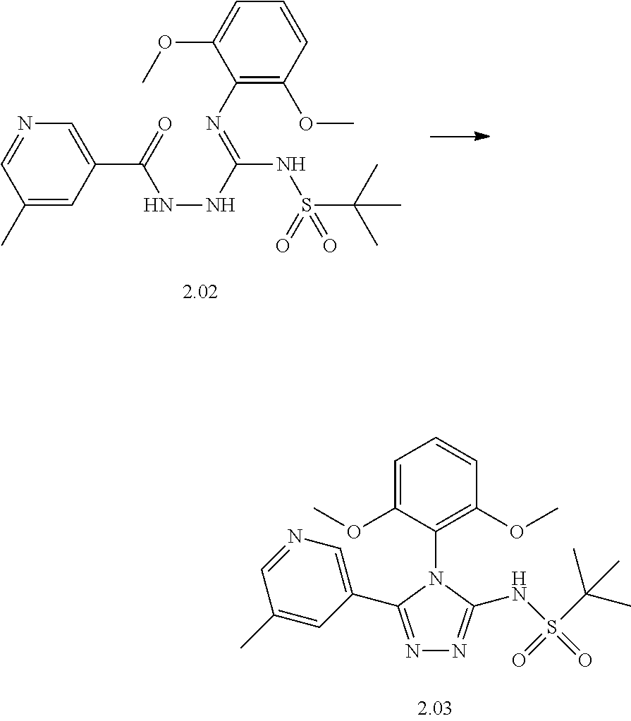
C1=C(OC)C(N=C(NS(C(C)(C)C)(=O)=O)NNC(=O)C2=CN=CC(C)=C2)=C(OC)C=C1.C1=C(OC)C(N2C(C3=CN=CC(C)=C3)=NN=C2NS(=O)(C(C)(C)C)=O)=C(OC)C=C1
